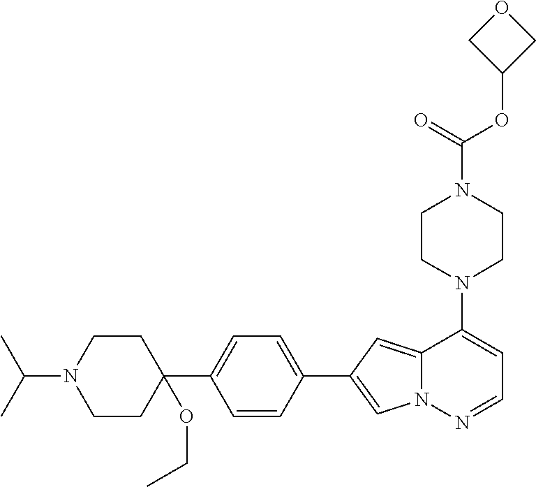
N1(C2=CC=NN3C2=CC(C2=CC=C(C4(OCC)CCN(C(C)C)CC4)C=C2)=C3)CCN(C(OC2COC2)=O)CC1
